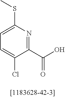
C1=C(SC)N=C(C(O)=O)C(Cl)=C1
